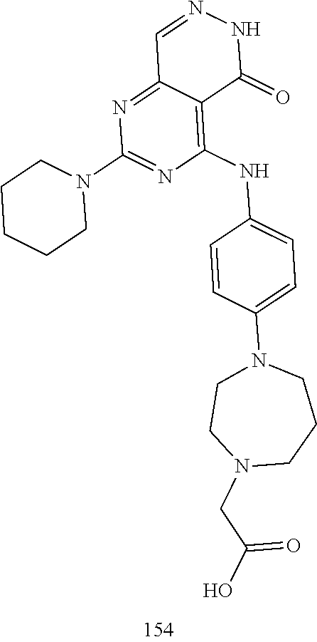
C1CCCN(C2=NC(NC3=CC=C(N4CCN(CC(=O)O)CCC4)C=C3)=C3C(=N2)C=NNC3=O)C1
